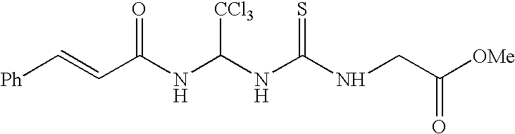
[Ph]C=CC(NC(NC(NCC([OMe])=O)=S)[CCl3])=O
